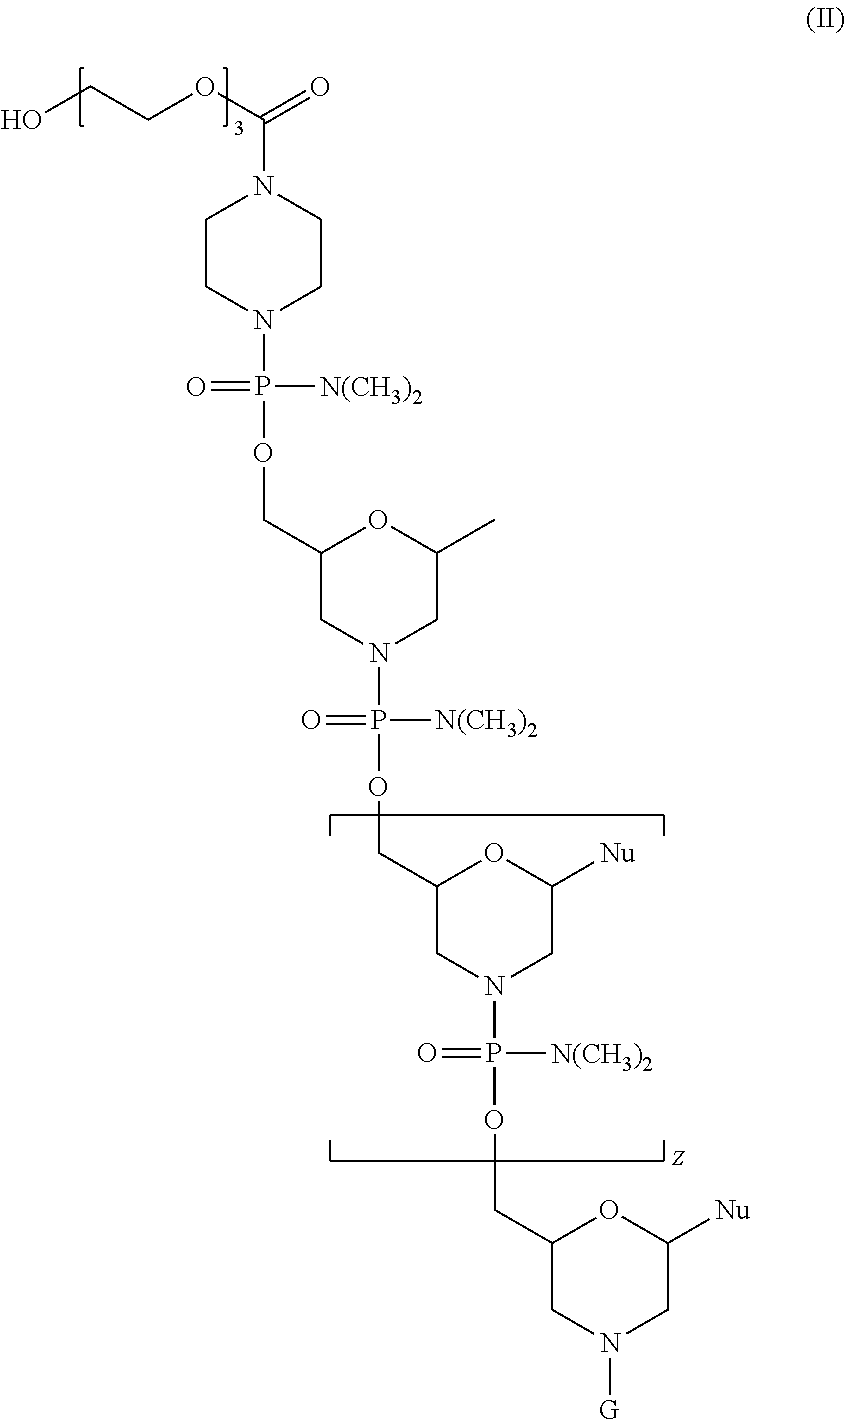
C1(COP(N2CCN(C(OCCO)=O)CC2)([N(CH3)2])=O)CN(P([N(CH3)2])(=O)OCC2CN(P(OCC3CN([G])CC([Nu])O3)([N(CH3)2])=O)CC([Nu])O2)CC(C)O1
